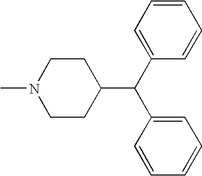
CN1CCC(C(C2=CC=CC=C2)C2=CC=CC=C2)CC1
